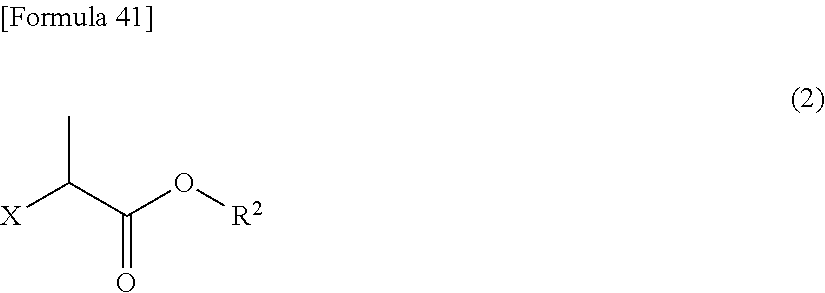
CC(C(=O)O[R2])[X]
